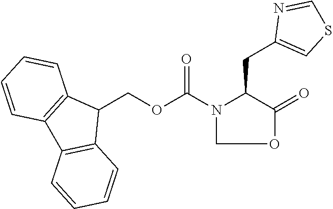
C1(COC(N2COC(=O)C2CC2=CSC=N2)=O)C2=C(C3=C1C=CC=C3)C=CC=C2
